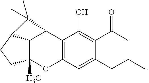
C12=C(C(O)=C(C(C)=O)C(CCC)=C1)C1C3C(C)(O2)CCC3C1(C)C
